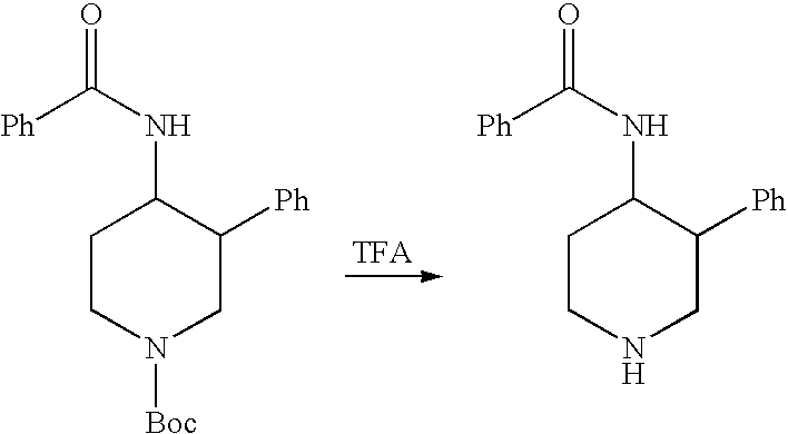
C1CN([Boc])CC([Ph])C1NC(=O)[Ph].C1CNCC([Ph])C1NC(=O)[Ph]
